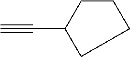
C(C1CCCC1)#C
